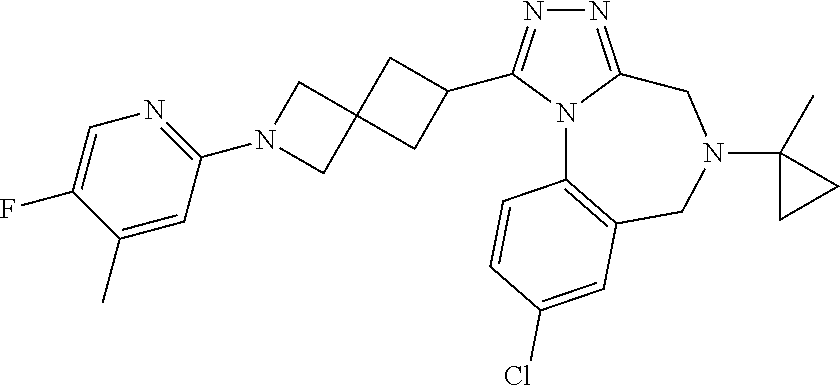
N1=C2N(C(C3CC4(C3)CN(C3=NC=C(F)C(C)=C3)C4)=N1)C1=C(CN(C3(C)CC3)C2)C=C(Cl)C=C1
